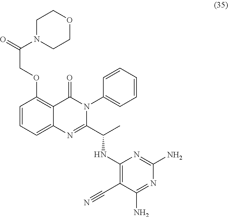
C1=CC=C2C(=C1OCC(=O)N1CCOCC1)C(=O)N(C1=CC=CC=C1)C(C(C)NC1=C(C#N)C(N)=NC(N)=N1)=N2
